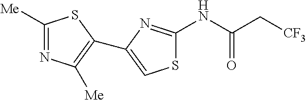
S1C(NC(C[CF3])=O)=NC(C2=C([Me])N=C([Me])S2)=C1
